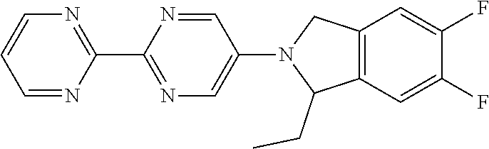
C1(C2=NC=C(N3C(CC)C4=C(C3)C=C(F)C(F)=C4)C=N2)=NC=CC=N1
